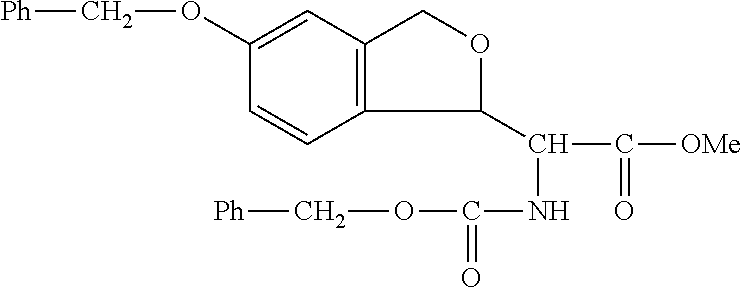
C1=CC2=C(C=C1OC[Ph])COC2C(NC(OC[Ph])=O)C(=O)[OMe]
